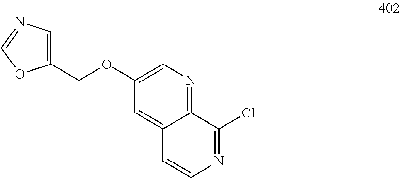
C12=NC=C(OCC3=CN=CO3)C=C1C=CN=C2Cl
